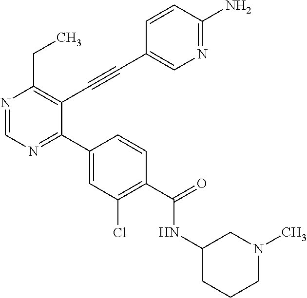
N1=CN=C(C2=CC(Cl)=C(C(=O)NC3CCCN(C)C3)C=C2)C(C#CC2=CN=C(N)C=C2)=C1CC
